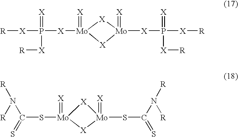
[R][X]P([X][Mo]1(=[X])[X][Mo](=[X])([X]P([X][R])([X][R])=[X])[X]1)([X][R])=[X].C(S[Mo]1(=[X])[X][Mo](=[X])(SC(=S)N([R])[R])[X]1)(N([R])[R])=S
